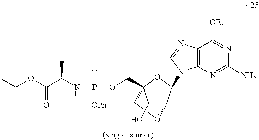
CC(OC(C(NP(OCC12C(O)C(C(N3C4=C(C([OEt])=NC(N)=N4)N=C3)O1)OC2)(=O)[OPh])C)=O)C
